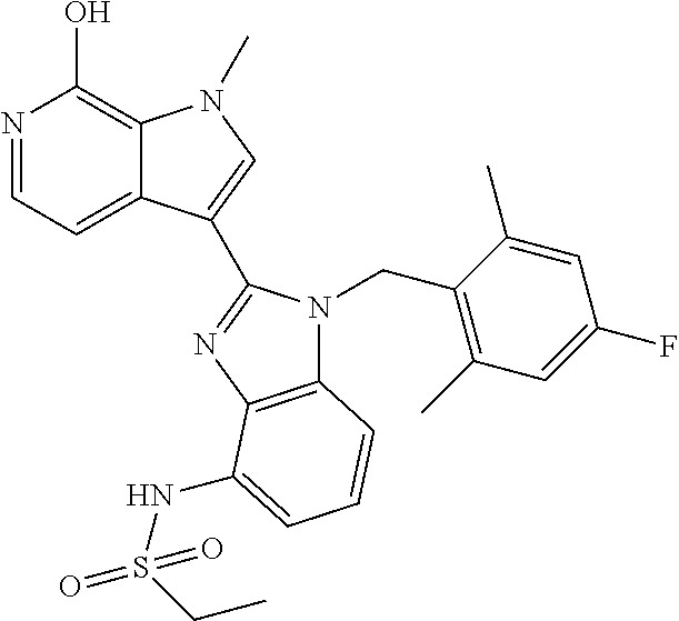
N1=CC=C2C(=C1O)N(C)C=C2C1=NC2=C(N1CC1=C(C)C=C(F)C=C1C)C=CC=C2NS(CC)(=O)=O
